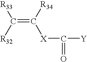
[R33]C([R32])=C([R34])[X]C([Y])=O
